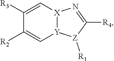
C1([R3])=C[X]2[Y](C=C1[R2])[Z]([R1])C([R4])=N2
